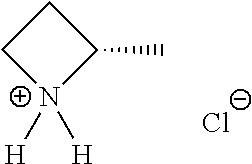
C1C[N+]([H])([H])C1C.[Cl-]
